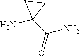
NC1(C(=O)N)CC1
